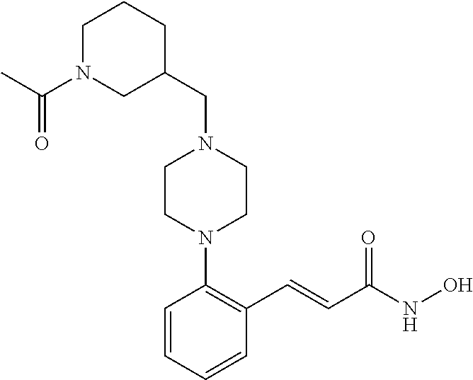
CC(N1CC(CN2CCN(C3=C(C=CC(NO)=O)C=CC=C3)CC2)CCC1)=O
